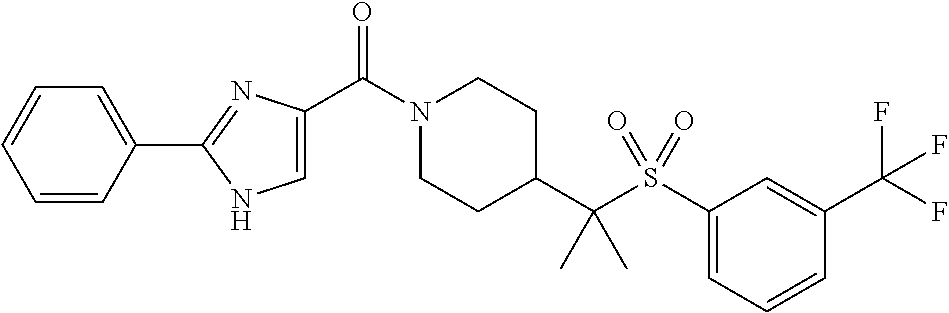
C1=CC=CC(C2=NC(C(N3CCC(C(S(C4=CC=CC(C(F)(F)F)=C4)(=O)=O)(C)C)CC3)=O)=CN2)=C1
